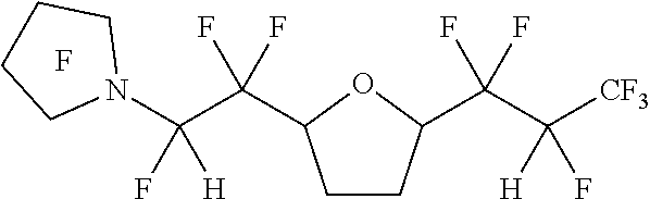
C1CC(C(C([CF3])([H])F)(F)F)OC1C(C(N1CCCC1)([H])F)(F)F.F
